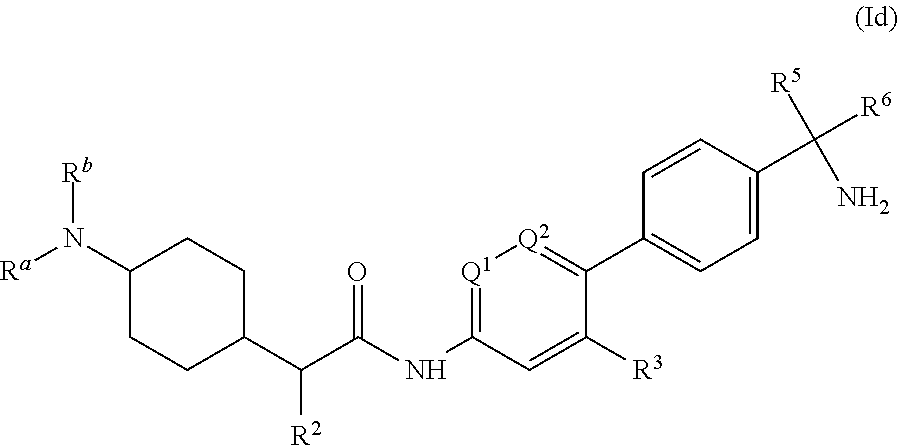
C1(C(C(NC2=[Q1][Q2]=C(C3=CC=C(C([R6])([R5])N)C=C3)C([R3])=C2)=O)[R2])CCC(N([Rb])[Ra])CC1
